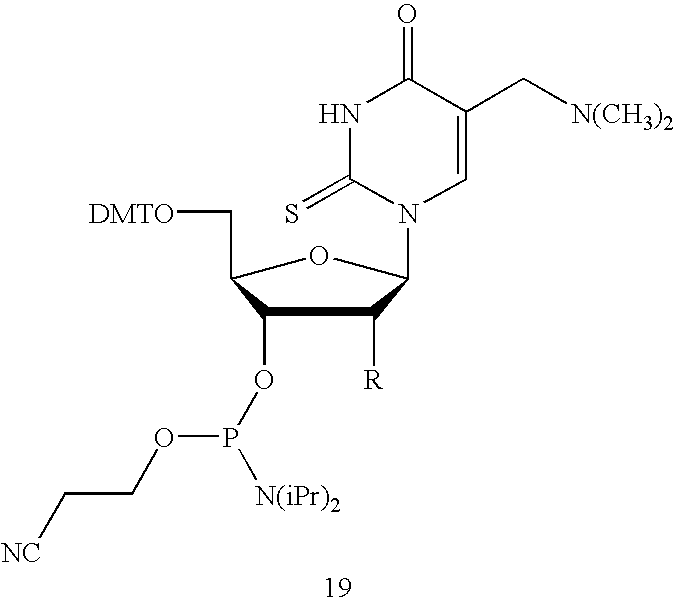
C1(OP([N(iPr)2])OCC[NC])C(C[DMTO])OC(N2C=C(C[N(CH3)2])C(=O)NC2=S)C1[R]
